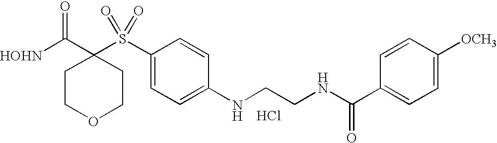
[HOHN]C(C1(S(C2=CC=C(NCCNC(C3=CC=C([OCH3])C=C3)=O)C=C2)(=O)=O)CCOCC1)=O.Cl
